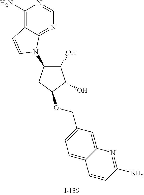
C1(O)C(N2C3=NC=NC(N)=C3C=C2)CC(OCC2=CC=C3C(=C2)N=C(N)C=C3)C1O
